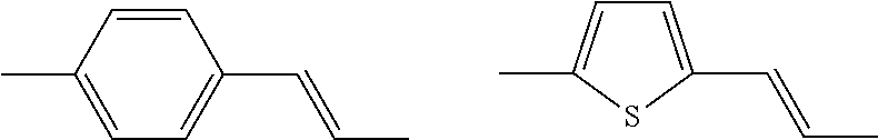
C1(C)=CC=C(C=CC)C=C1.C1=C(C=CC)SC(C)=C1
